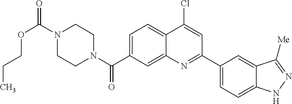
N1(C(OCCC)=O)CCN(C(=O)C2=CC=C3C(=C2)N=C(C2=CC=C4C(=C2)C([Me])=NN4)C=C3Cl)CC1
